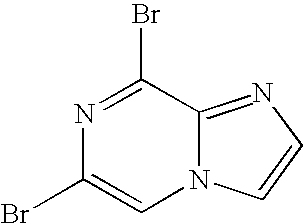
N1=C(Br)C2=NC=CN2C=C1Br
